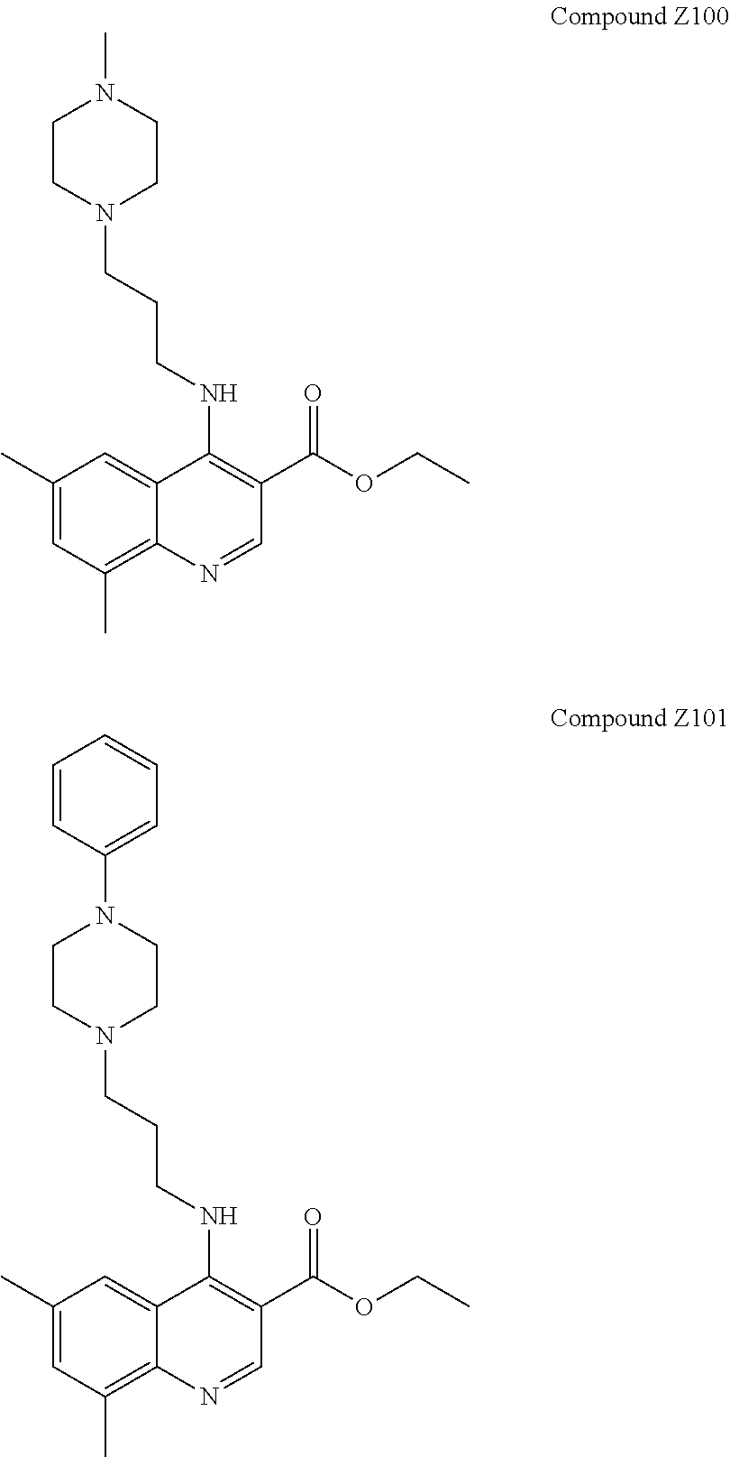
C1(C)=CC(C)=C2C(=C1)C(NCCCN1CCN(C)CC1)=C(C(OCC)=O)C=N2.C1(C)=CC(C)=C2C(=C1)C(NCCCN1CCN(C3=CC=CC=C3)CC1)=C(C(OCC)=O)C=N2
